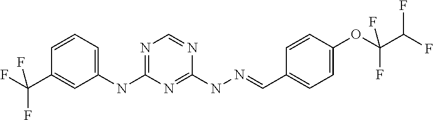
C1(NC2=NC=NC(NN=CC3=CC=C(OC(F)(F)C(F)F)C=C3)=N2)=CC=CC(C(F)(F)F)=C1
